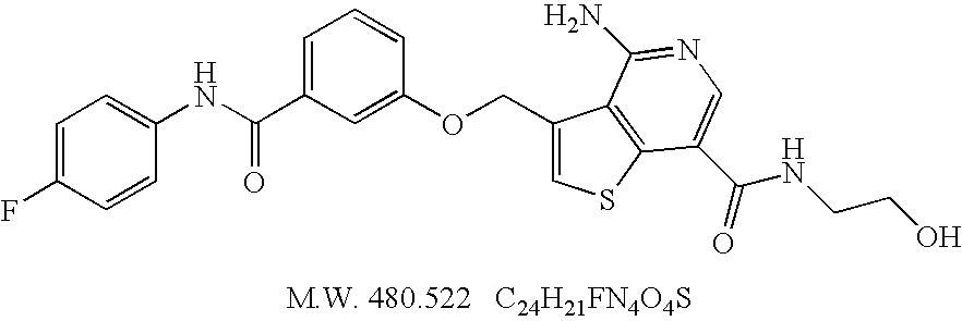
C(C1=CC=CC(OCC2=CSC3=C2C(N)=NC=C3C(=O)NCCO)=C1)(NC1=CC=C(F)C=C1)=O
